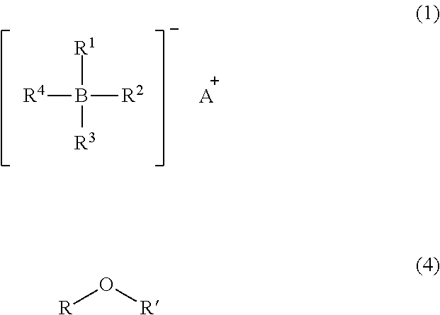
[R1]B([R2])([R4])[R3].[A].[R]O[R]
